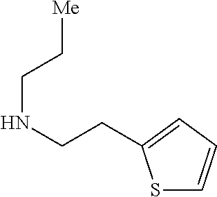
S1C=CC=C1CCNCC[Me]
